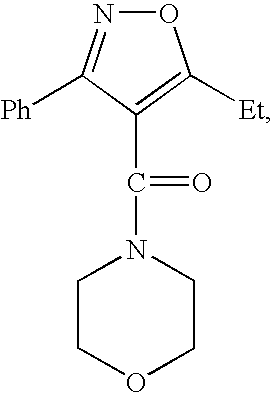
O1N=C([Ph])C(C(=O)N2CCOCC2)=C1[Et]
